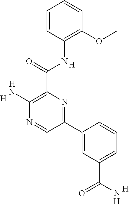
[H].[H].C1(N)=C(C(NC2=C(OC)C=CC=C2)=O)N=C(C2=CC(C(N)=O)=CC=C2)C=N1.[H].[H].[H]
